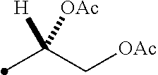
C(C[OAc])([H])([OAc])C
